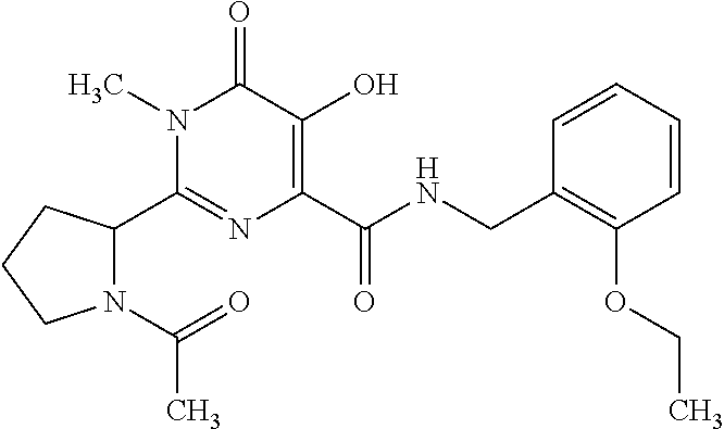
C1(C2N(C(=O)C)CCC2)=NC(C(NCC2=C(OCC)C=CC=C2)=O)=C(O)C(=O)N1C
